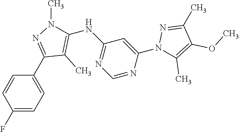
C1(F)=CC=C(C2=NN(C)C(NC3=NC=NC(N4C(C)=C(OC)C(C)=N4)=C3)=C2C)C=C1
